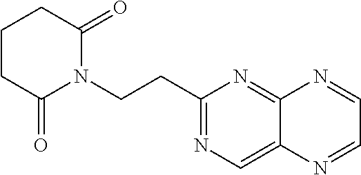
C1CC(=O)N(CCC2=NC=C3C(=N2)N=CC=N3)C(=O)C1
